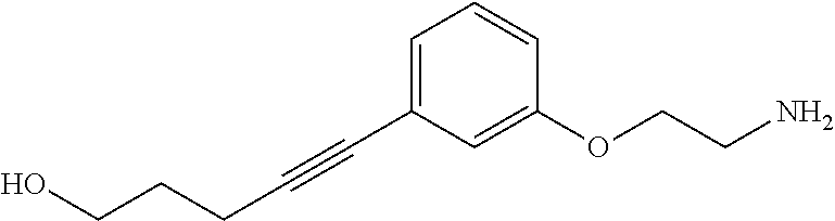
C(C1=CC=CC(OCCN)=C1)#CCCCO
